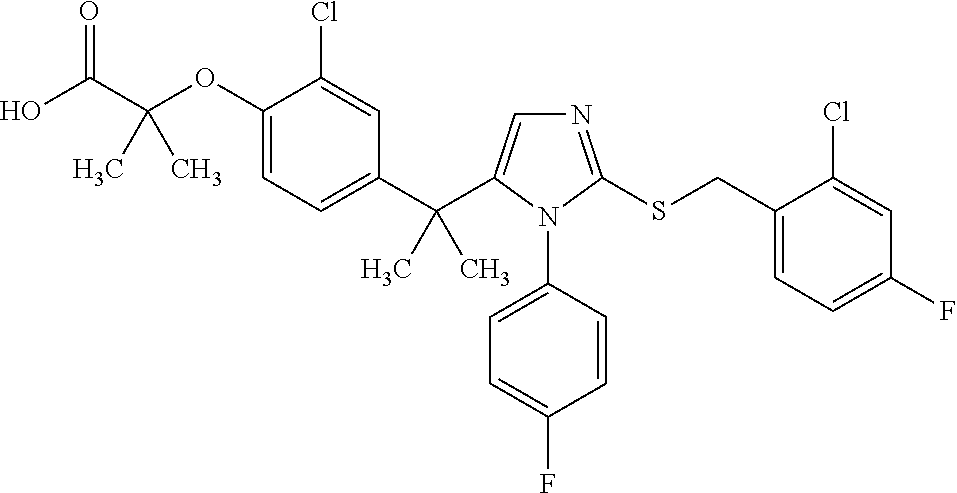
C1(OC(C(O)=O)(C)C)=CC=C(C(C2=CN=C(SCC3=CC=C(F)C=C3Cl)N2C2=CC=C(F)C=C2)(C)C)C=C1Cl
